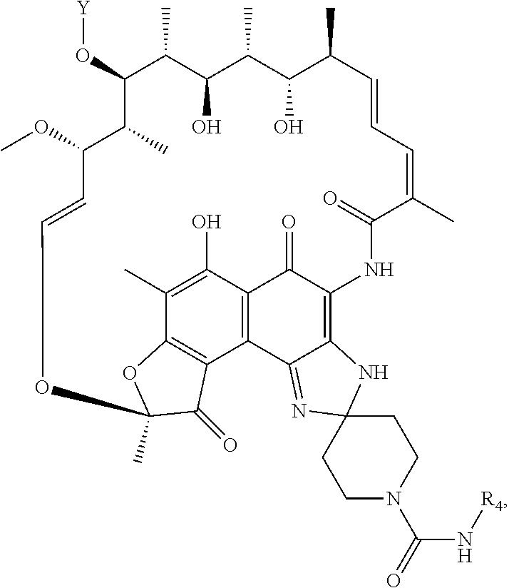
O(C1C(C)C(O)C(C)C(O)C(C)C=CC=C(C)C(=O)NC2=C3C(=NC4(N3)CCN(C(N[R4])=O)CC4)C3=C(C2=O)C(O)=C(C)C2=C3C(=O)C(C)(O2)OC=CC(OC)C1C)[Y]
